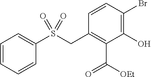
C1=CC=CC(S(CC2=C(C([OEt])=O)C(O)=C(Br)C=C2)(=O)=O)=C1
